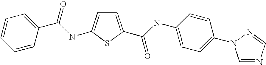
C1=C(C(=O)NC2=CC=C(N3C=NC=N3)C=C2)SC(NC(C2=CC=CC=C2)=O)=C1
